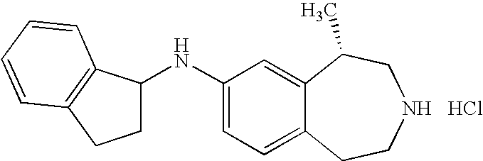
Cl.N(C1=CC=C2C(=C1)C(C)CNCC2)C1CCC2=C1C=CC=C2
